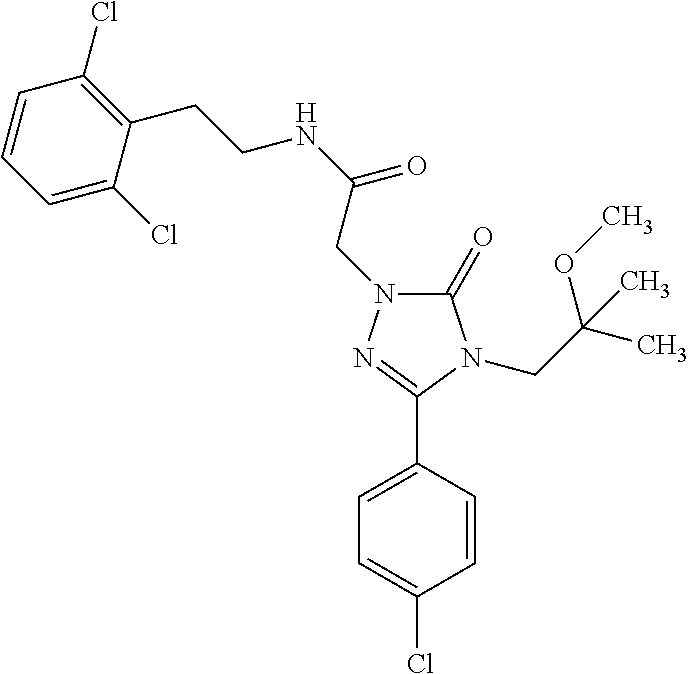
C1(=O)N(CC(NCCC2=C(Cl)C=CC=C2Cl)=O)N=C(C2=CC=C(Cl)C=C2)N1CC(C)(OC)C
